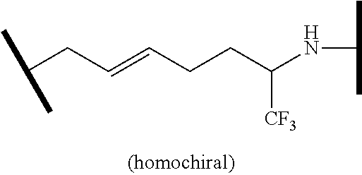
C(CC=CCCC(NC(C)C)[CF3])(C)C
